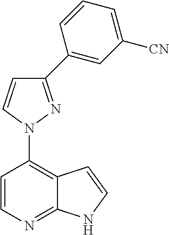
C1=CN=C2C(=C1N1N=C(C3=CC([CN])=CC=C3)C=C1)C=CN2
